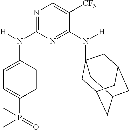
N1=C(N(C2=CC=C(P(=O)(C)C)C=C2)[H])N=C(N([H])C23CC4CC(CC(C2)C4)C3)C([CF3])=C1
